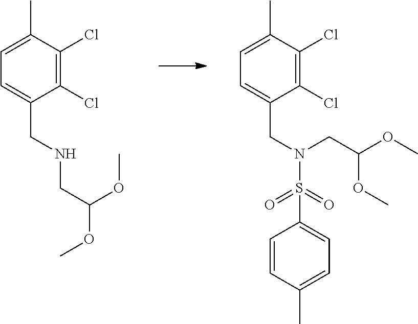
C1=C(C)C(Cl)=C(Cl)C(CN(S(=O)(C2=CC=C(C)C=C2)=O)CC(OC)OC)=C1.C1=C(C)C(Cl)=C(Cl)C(CNCC(OC)OC)=C1
